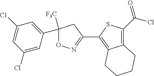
C1(C2=C3C(=C(C(=O)Cl)S2)CCCC3)=NOC(C2=CC(Cl)=CC(Cl)=C2)([F3C])C1
